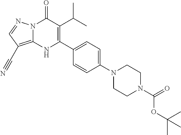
N12C(=C(C#N)C=N1)NC(C1=CC=C(N3CCN(C(=O)OC(C)(C)C)CC3)C=C1)=C(C(C)C)C2=O
